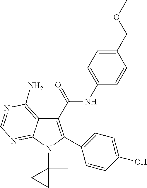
C1(C(=O)NC2=CC=C(COC)C=C2)=C(C2=CC=C(O)C=C2)N(C2(C)CC2)C2=NC=NC(N)=C12
